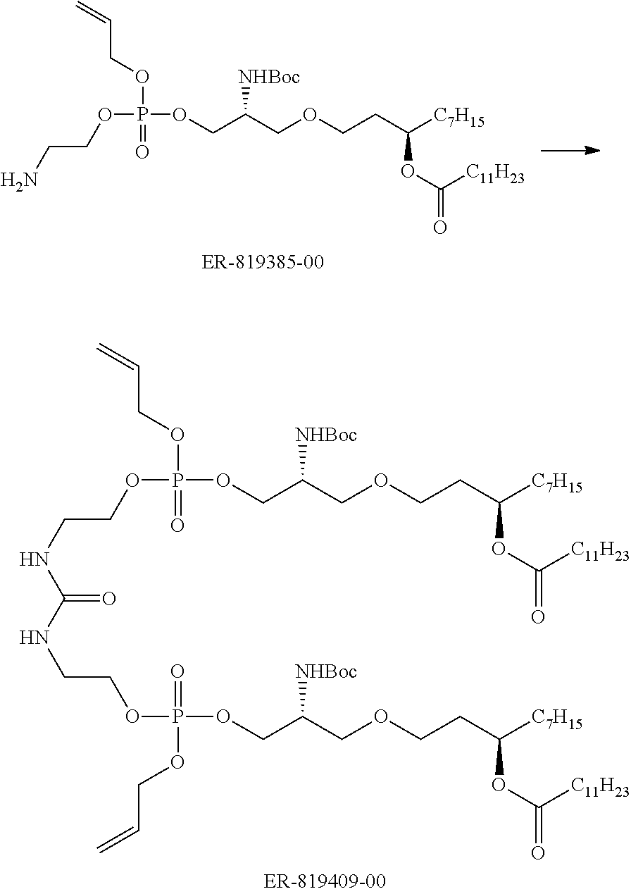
O(P(OCC(COCCC([C7H15])OC([C11H23])=O)[NHBoc])(OCC=C)=O)CCN.O(P(OCC(COCCC([C7H15])OC([C11H23])=O)[NHBoc])(=O)OCC=C)CCNC(NCCOP(OCC(COCCC([C7H15])OC([C11H23])=O)[NHBoc])(=O)OCC=C)=O
